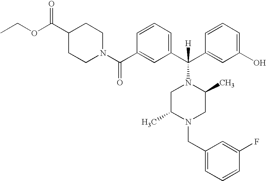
CCOC(C1CCN(C(C2=CC(C(C3=CC(O)=CC=C3)([H])N3CC(C)N(CC4=CC=CC(F)=C4)CC3C)=CC=C2)=O)CC1)=O
